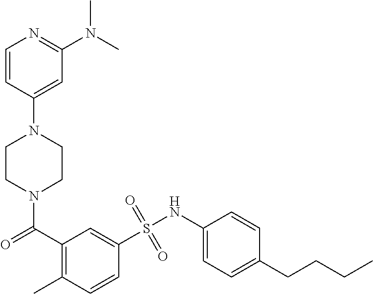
N1(C(C2=C(C)C=CC(S(NC3=CC=C(CCCC)C=C3)(=O)=O)=C2)=O)CCN(C2=CC(N(C)C)=NC=C2)CC1
